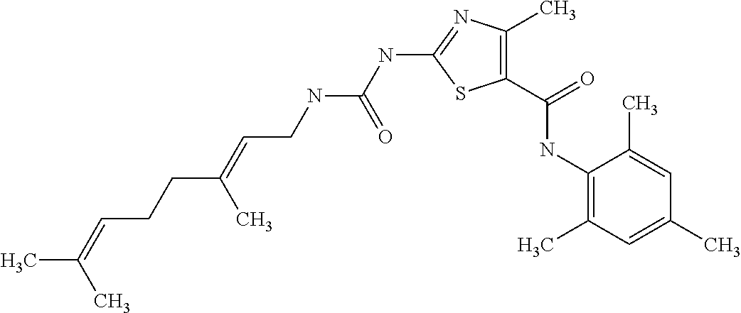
C1(C(=O)NC2=C(C)C=C(C)C=C2C)=C(C)N=C(NC(NCC=C(CCC=C(C)C)C)=O)S1
